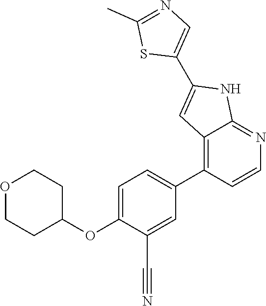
O(C1=CC=C(C2=C3C(=NC=C2)NC(C2=CN=C(C)S2)=C3)C=C1C#N)C1CCOCC1
